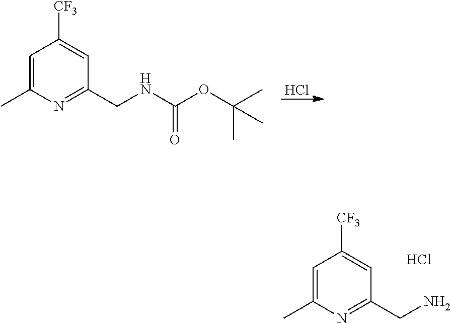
Cl.C1=C(C)N=C(CNC(OC(C)(C)C)=O)C=C1[CF3].C1=C(C)N=C(CN)C=C1[CF3].Cl
